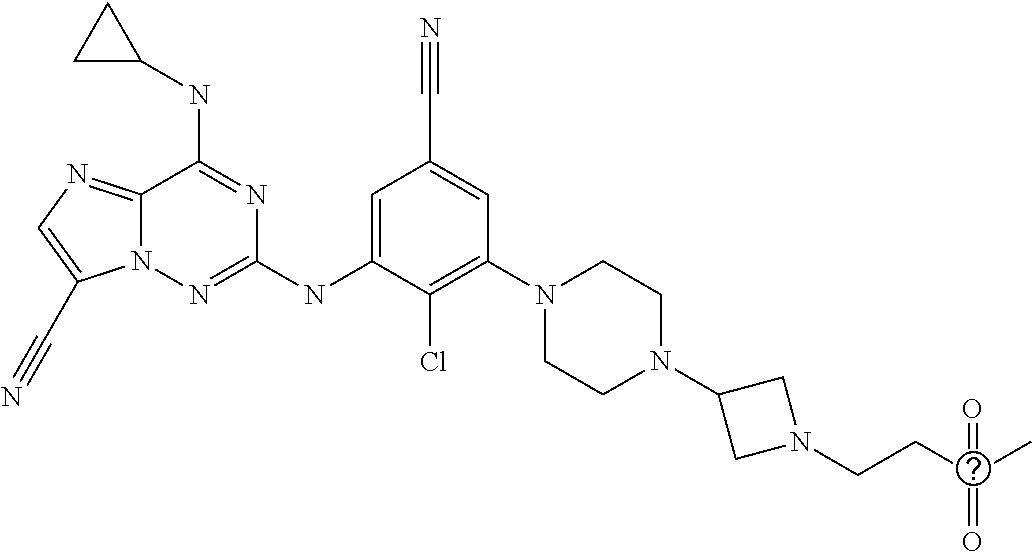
C1=C(NC2=NN3C(=NC=C3C#N)C(NC3CC3)=N2)C(Cl)=C(N2CCN(C3CN(CCC(C)(=O)=O)C3)CC2)C=C1C#N
